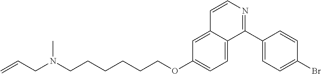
C1(C2=NC=CC3=CC(OCCCCCCN(CC=C)C)=CC=C23)=CC=C(Br)C=C1
